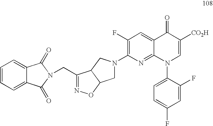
C1N(C2=C(F)C=C3C(=N2)N(C2=CC=C(F)C=C2F)C=C([CO2H])C3=O)CC2C1ON=C2CN1C(=O)C2=CC=CC=C2C1=O
